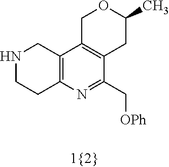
C1C2=C(CC(C)O1)C(C[OPh])=NC1=C2CNCC1
